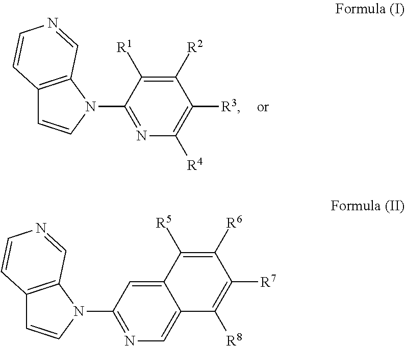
C12=C(N(C3=NC([R4])=C([R3])C([R2])=C3[R1])C=C1)C=NC=C2.C12=C(N(C3=NC=C4C(=C3)C([R5])=C([R6])C([R7])=C4[R8])C=C1)C=NC=C2
